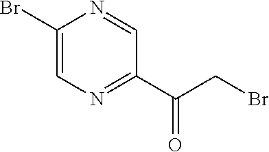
C1(Br)=CN=C(C(=O)CBr)C=N1
